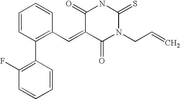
C1=CC(C2=C(F)C=CC=C2)=C(C=C2C(=O)N(CC=C)C(=S)NC2=O)C=C1
